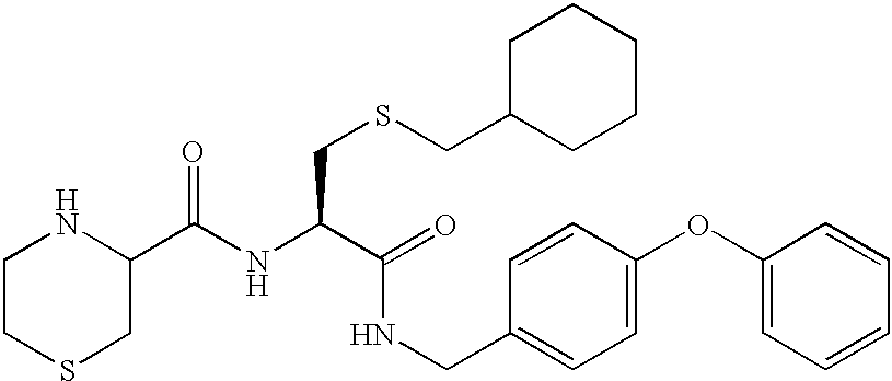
N(C(C(NCC1=CC=C(OC2=CC=CC=C2)C=C1)=O)CSCC1CCCCC1)C(C1CSCCN1)=O
